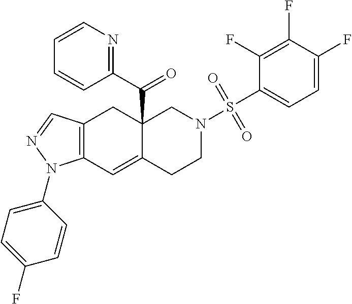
C12=C(C=C3C(C(C4=NC=CC=C4)=O)(C1)CN(S(C1=CC=C(F)C(F)=C1F)(=O)=O)CC3)N(C1=CC=C(F)C=C1)N=C2
